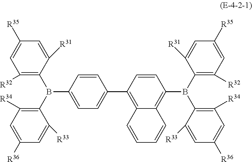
C1(B(C2=C([R34])C=C([R36])C=C2[R33])C2=C3C(=C(C4=CC=C(B(C5=C([R32])C=C([R35])C=C5[R31])C5=C([R34])C=C([R36])C=C5[R33])C=C4)C=C2)C=CC=C3)=C([R32])C=C([R35])C=C1[R31]
